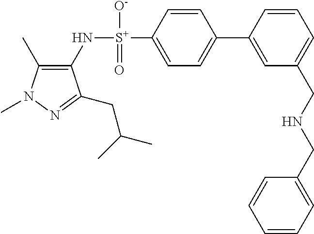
C1(C)=C(N[S+](C2=CC=C(C3=CC(CNCC4=CC=CC=C4)=CC=C3)C=C2)([O-])=O)C(CC(C)C)=NN1C
